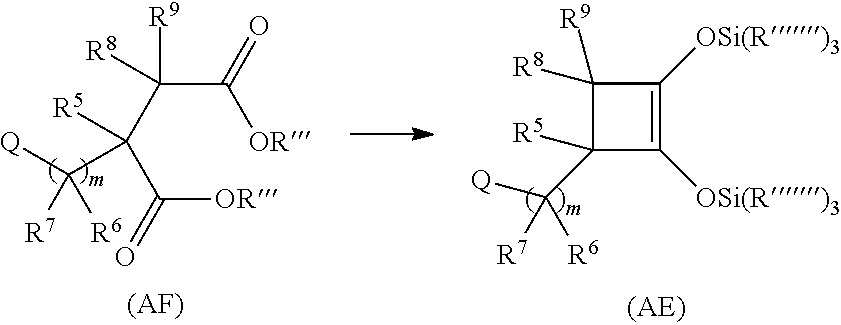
C([OR])(C(C(C([OR])=O)([R9])[R8])([R5])C([Q])([R6])[R7])=O.[(AF)].C1([R9])([R8])C(C([Q])([R6])[R7])([R5])C([OSi(R)3])=C1[OSi(R)3]
